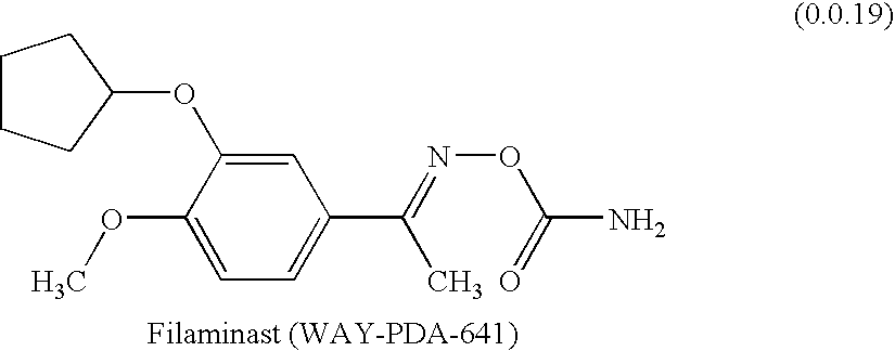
C1=C(OC2CCCC2)C(OC)=CC=C1C(=NOC(N)=O)C
